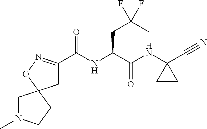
C1C(C(NC(C(NC2(C#N)CC2)=O)CC(C)(F)F)=O)=NOC12CN(C)CC2
